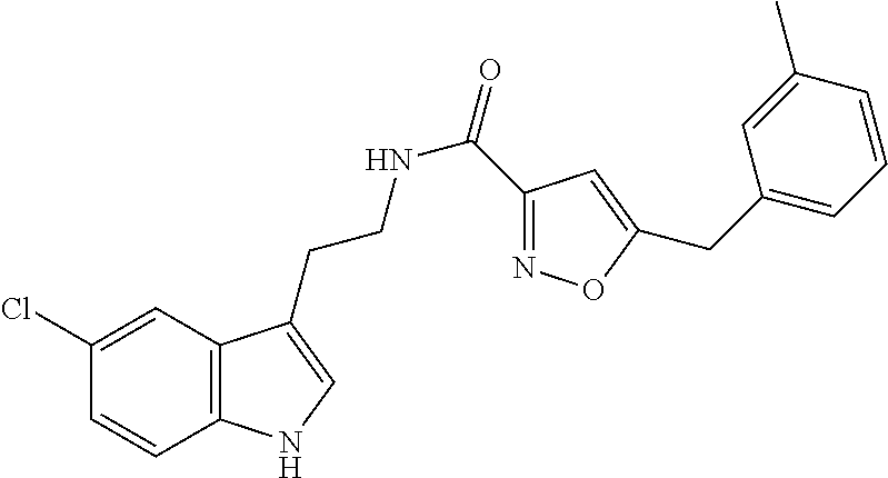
C12=C(C=C(Cl)C=C1)C(CCNC(=O)C1=NOC(CC3=CC=CC(C)=C3)=C1)=CN2
